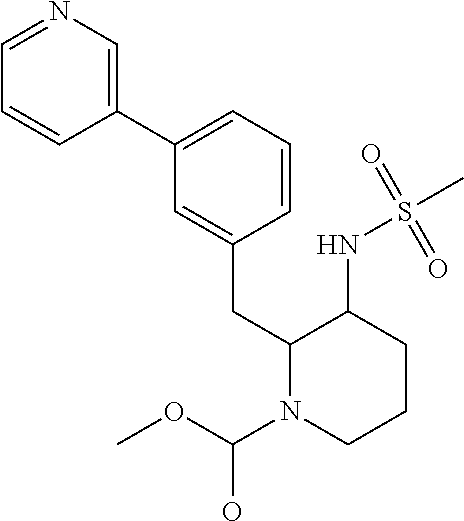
C1(C2=CC=CC(CC3N(C(OC)O)CCCC3NS(C)(=O)=O)=C2)=CN=CC=C1
